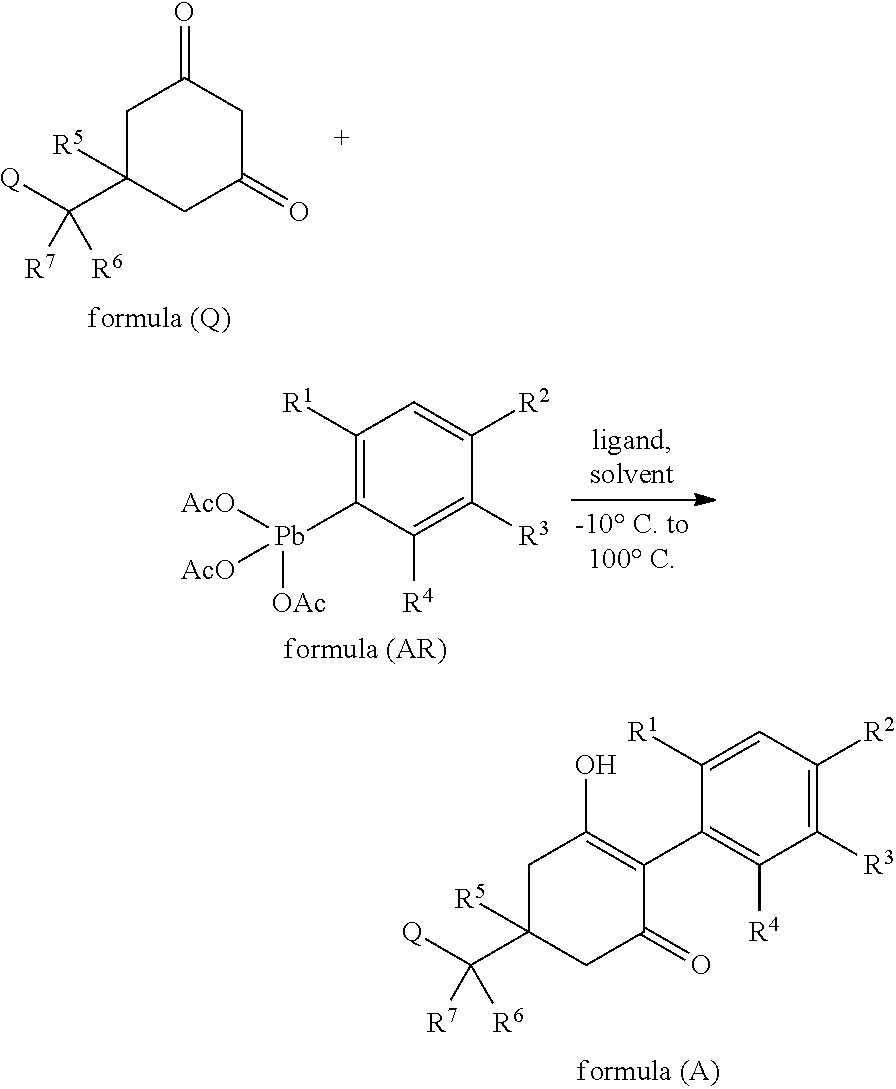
C1C(=O)CC(C([Q])([R6])[R7])([R5])CC1=O.C1([R1])=C([Pb]([AcO])([OAc])[AcO])C([R4])=C([R3])C([R2])=C1.C1([R1])=CC([R2])=C([R3])C([R4])=C1C1=C(O)CC(C([Q])([R6])[R7])([R5])CC1=O
